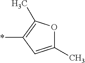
*C1=C(C)OC(C)=C1
